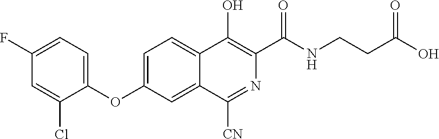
C1(F)=CC=C(OC2=CC=C3C(=C2)C([CN])=NC(C(NCCC(O)=O)=O)=C3O)C(Cl)=C1
